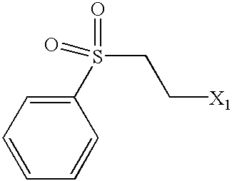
C1=CC=C(S(=O)(CC[X1])=O)C=C1
